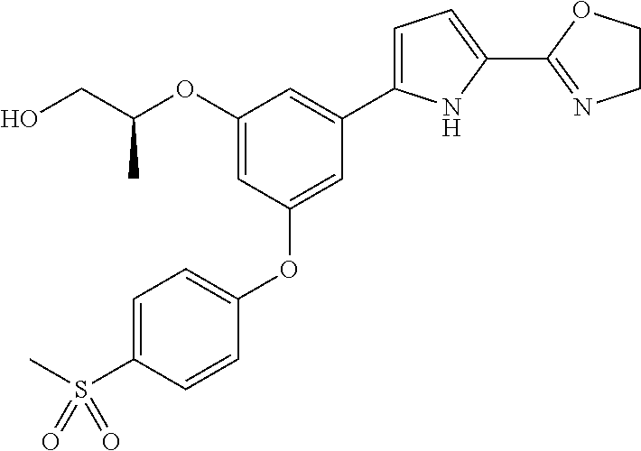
C1(OC(CO)C)=CC(OC2=CC=C(S(C)(=O)=O)C=C2)=CC(C2=CC=C(C3=NCCO3)N2)=C1
